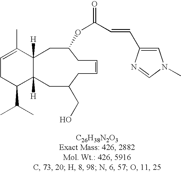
C1=C(C)C2([H])C([H])(C(C(C)C)C1)CC(CO)CC=CCC(OC(=O)C=CC1=CN(C)C=N1)C2
